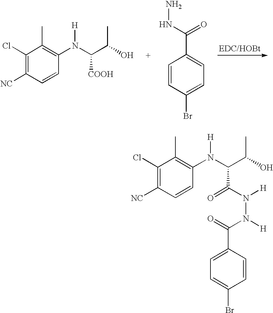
C1(Cl)=C([NC])C=CC(N(C(C(O)C)[COOH])[H])=C1C.C1=CC(Br)=CC=C1C(NN)=O.C1(Cl)=C([NC])C=CC(N(C(C(O)C)C(=O)N([H])N([H])C(=O)C2=CC=C(Br)C=C2)[H])=C1C
